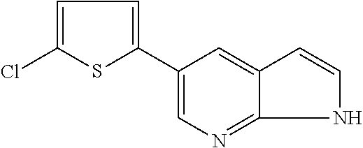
C1(C2=CC=C(Cl)S2)=CN=C2NC=CC2=C1
